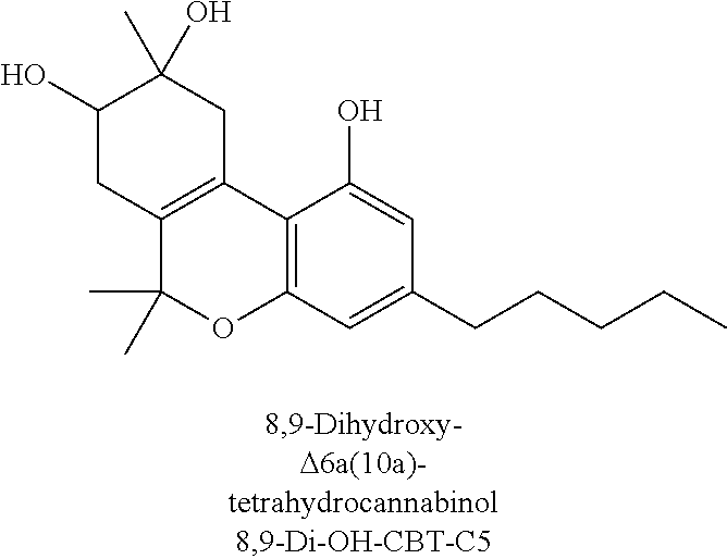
C1(O)CC2=C(CC1(C)O)C1=C(OC2(C)C)C=C(CCCCC)C=C1O
